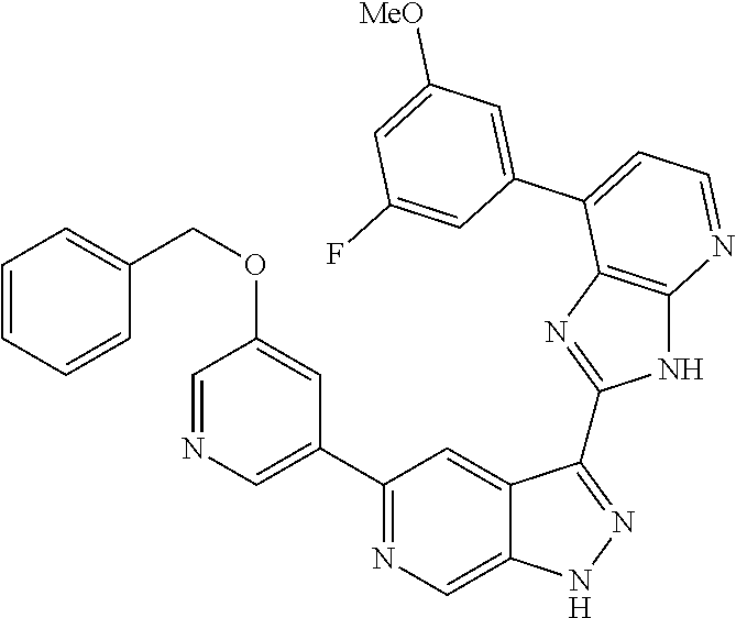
C1(C2=NC=C3C(=C2)C(C2=NC4=C(N2)N=CC=C4C2=CC([MeO])=CC(F)=C2)=NN3)=CN=CC(OCC2=CC=CC=C2)=C1
